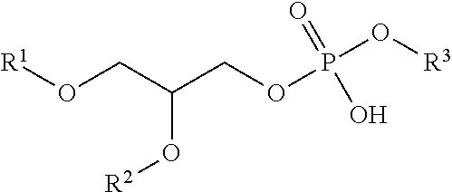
[R1]OCC(COP(O[R3])(=O)O)O[R2]
